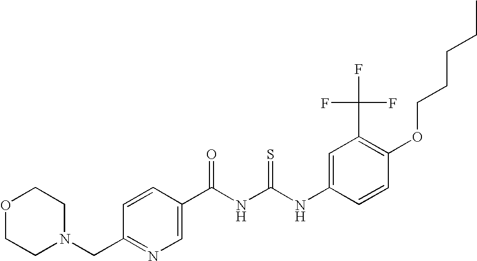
N(C(NC(=O)C1=CN=C(CN2CCOCC2)C=C1)=S)C1=CC(C(F)(F)F)=C(OCCCCC)C=C1
